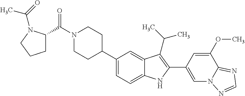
C(N1CCC(C2=CC=C3C(=C2)C(C(C)C)=C(C2=CN4C(=NC=N4)C(OC)=C2)N3)CC1)(=O)C1CCCN1C(=O)C
